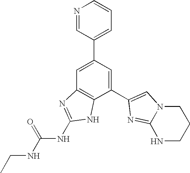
C1=C(C2=CC=CN=C2)C=C(C2=CN3C(=N2)NCCC3)C2=C1N=C(NC(NCC)=O)N2
